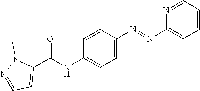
C1=CC=NC(N=NC2=CC(C)=C(NC(C3=CC=NN3C)=O)C=C2)=C1C
